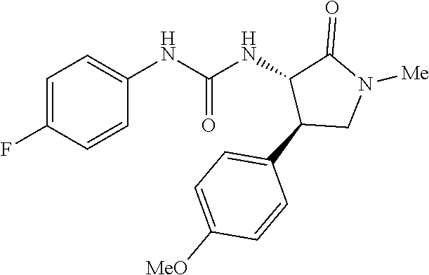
C1=C(F)C=CC(NC(NC2C(C3=CC=C([MeO])C=C3)CN([Me])C2=O)=O)=C1
